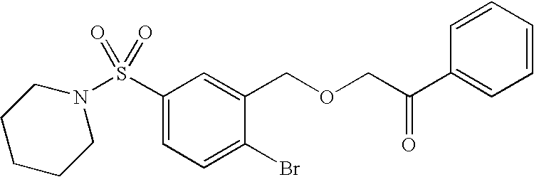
S(C1=CC=C(Br)C(COCC(C2=CC=CC=C2)=O)=C1)(=O)(=O)N1CCCCC1
